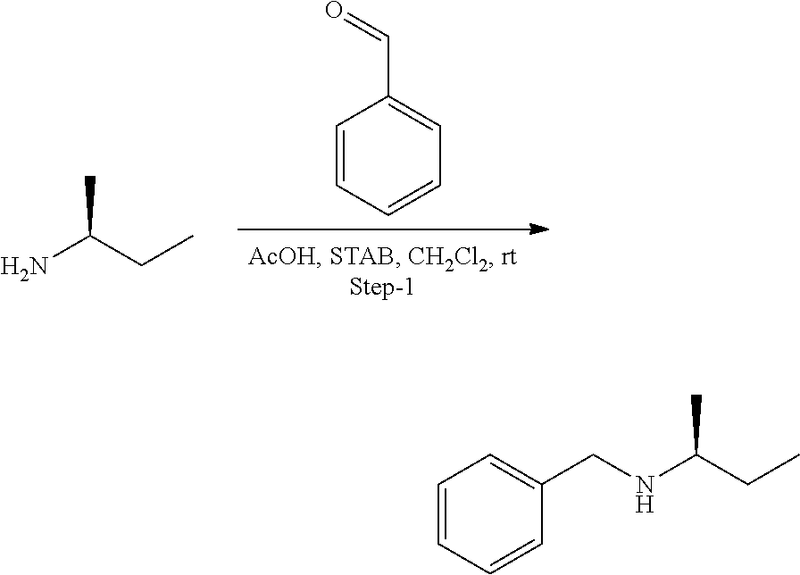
C1=CC=CC=C1C=O.NC(CC)C.C1=CC=CC(CNC(CC)C)=C1
